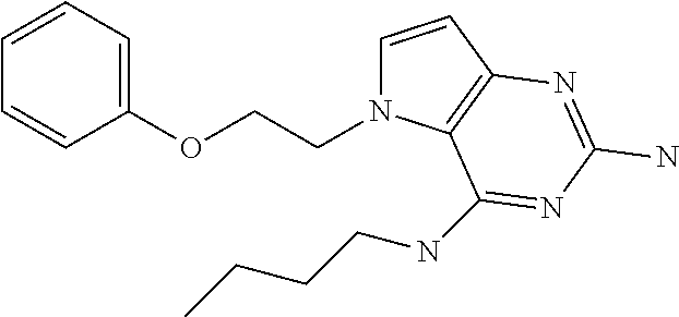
C1=CC2=C(N1CCOC1=CC=CC=C1)C(NCCCC)=NC(N)=N2
